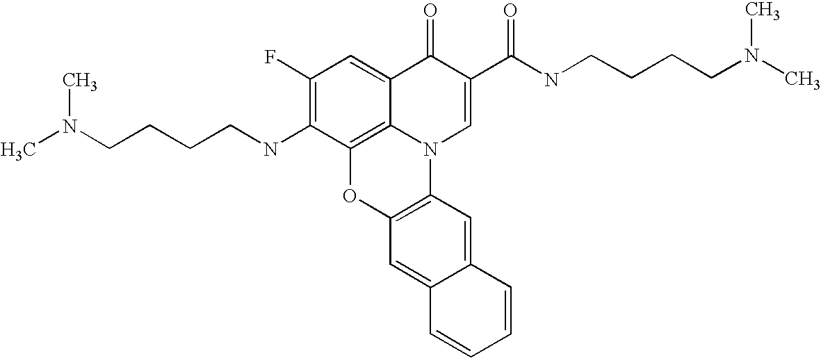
C1(F)=C(NCCCCN(C)C)C2=C3C(=C1)C(=O)C(C(NCCCCN(C)C)=O)=CN3C1=C(O2)C=C2C(=C1)C=CC=C2
